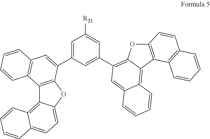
C1=C(C2=CC3=C(C4=C2OC2=CC=C5C(=C42)C=CC=C5)C=CC=C3)C=C(C2=C3OC4=C(C3=C3C(=C2)C=CC=C3)C2=C(C=C4)C=CC=C2)C=C1[R21]
